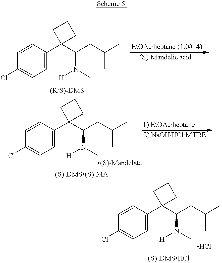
ClC1=CC=C(C2(C(CC(C)C)N([H])C)CCC2)C=C1.ClC1=CC=C(C2(C(CC(C)C)N([H])C)CCC2)C=C1.ClC1=CC=C(C2(C(CC(C)C)N([H])C)CCC2)C=C1
